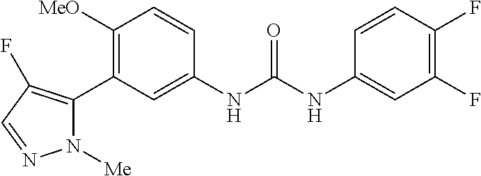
C1([MeO])=C(C2=C(F)C=NN2[Me])C=C(NC(NC2=CC(F)=C(F)C=C2)=O)C=C1
